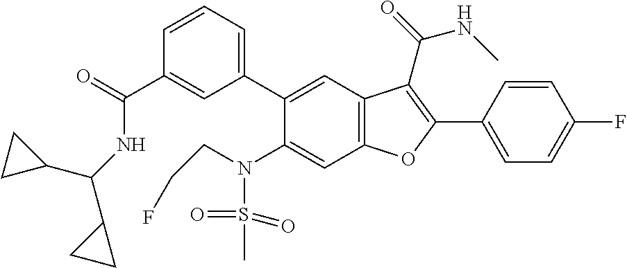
C1=CC(C2=C(C(=O)NC)C3=C(C=C(N(CCF)S(C)(=O)=O)C(C4=CC=CC(C(NC(C5CC5)C5CC5)=O)=C4)=C3)O2)=CC=C1F
